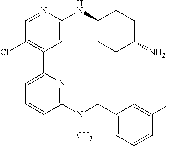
C1=NC(NC2CCC(N)CC2)=CC(C2=CC=CC(N(CC3=CC=CC(F)=C3)C)=N2)=C1Cl
